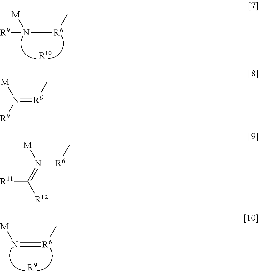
N([R6]C)([M])[R9].[R10].N(=[R6]C)[M].[R9].N(=[R6]C)([R9])[M].N([R6]C)(=C([R12])[R11])[M]
